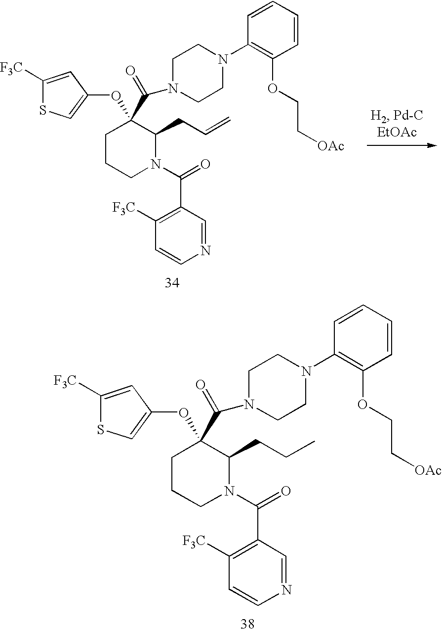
O(C1(C(N2CCN(C3=C(OCC[OAc])C=CC=C3)CC2)=O)CCCN(C(=O)C2=C([F3C])C=CN=C2)C1CCC)C1=CSC([F3C])=C1.O(C1(C(N2CCN(C3=C(OCC[OAc])C=CC=C3)CC2)=O)CCCN(C(=O)C2=C([F3C])C=CN=C2)C1CC=C)C1=CSC([F3C])=C1
